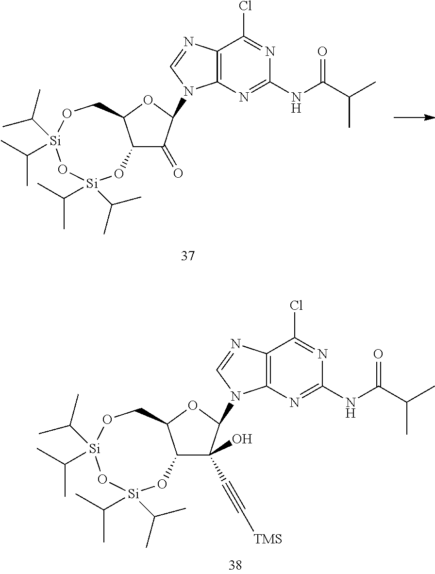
C12C(OC(N3C4=C(C(Cl)=NC(NC(C(C)C)=O)=N4)N=C3)C1=O)CO[Si](C(C)C)(C(C)C)O[Si](C(C)C)(C(C)C)O2.C12C(OC(N3C4=C(C(Cl)=NC(NC(C(C)C)=O)=N4)N=C3)C1(C#C[TMS])O)CO[Si](C(C)C)(C(C)C)O[Si](C(C)C)(C(C)C)O2
